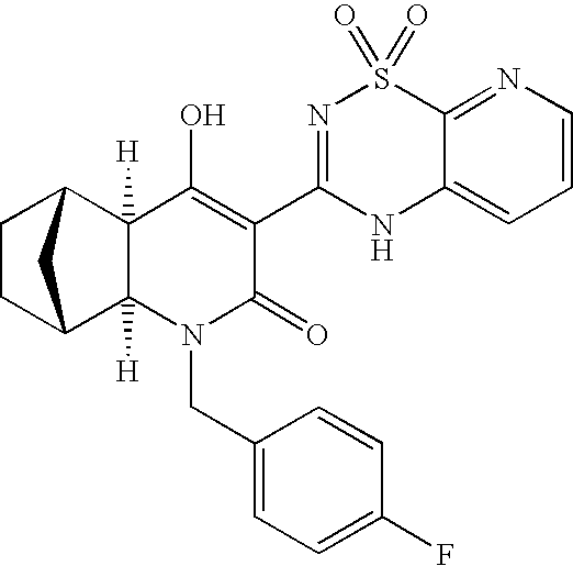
C1=CN=C2C(=C1)NC(C1=C(O)C3([H])C4CCC(C3([H])N(CC3=CC=C(F)C=C3)C1=O)C4)=NS2(=O)=O
